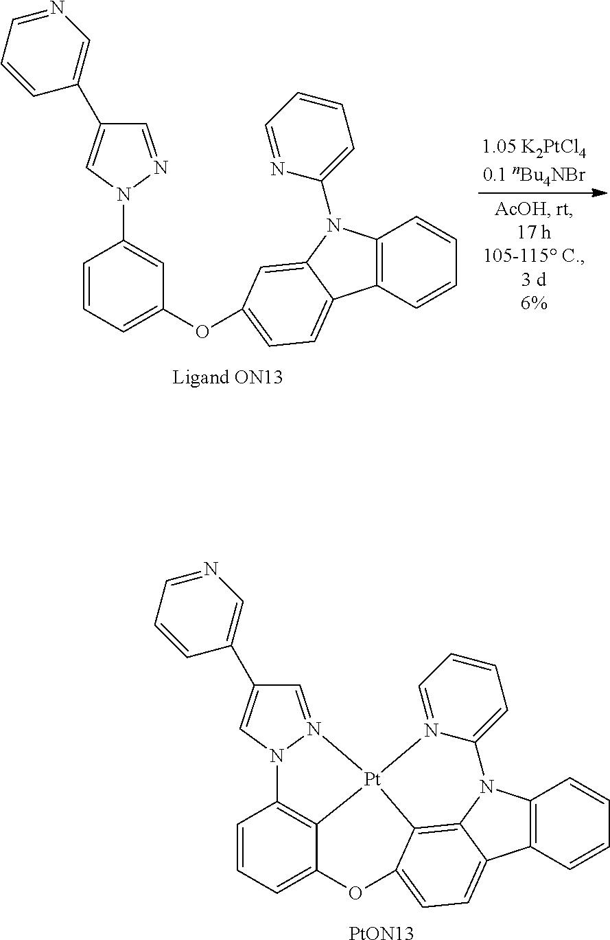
C1=NN(C2=CC(OC3=CC=C4C5=C(N(C6=CC=CC=N6)C4=C3)C=CC=C5)=CC=C2)C=C1C1=CN=CC=C1.[PtON13].C1=N2N(C=C1C1=CN=CC=C1)C1=C3C(=CC=C1)OC1=CC=C4C5=C(N6C4=C1[Pt]23N1=CC=CC=C61)C=CC=C5
